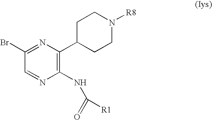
C1C(C2=C(NC(=O)[R1])N=CC(Br)=N2)CCN([R8])C1
